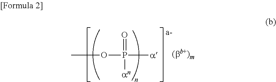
O=P([a])(OC)[an]
